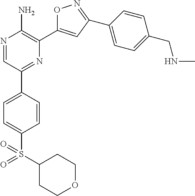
N1=CC(C2=CC=C(S(C3CCOCC3)(=O)=O)C=C2)=NC(C2=CC(C3=CC=C(CNC)C=C3)=NO2)=C1N
